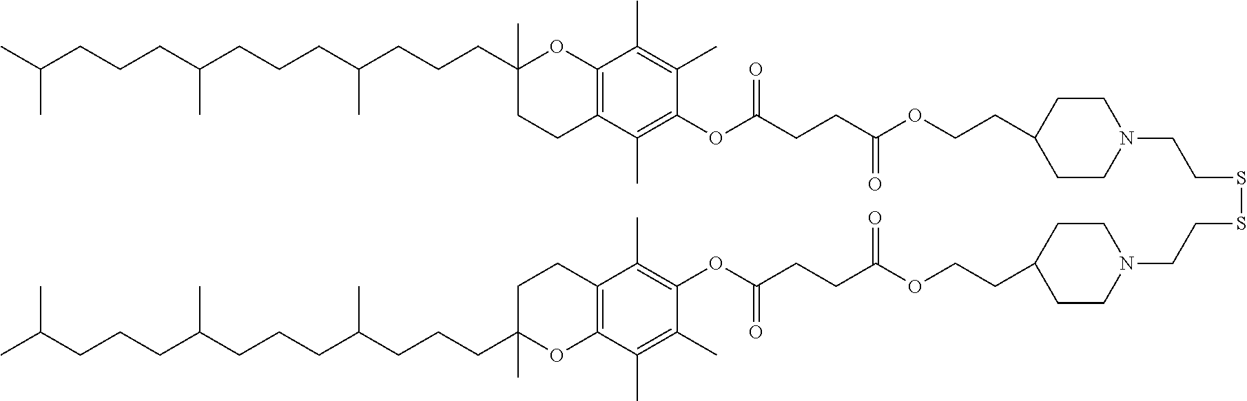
CC(CCCC(CCCC(CCCC1(C)OC2=C(CC1)C(C)=C(OC(CCC(OCCC1CCN(CCSSCCN3CCC(CCOC(CCC(OC4=C(C)C5=C(OC(CCCC(CCCC(CCCC(C)C)C)C)(C)CC5)C(C)=C4C)=O)=O)CC3)CC1)=O)=O)C(C)=C2C)C)C)C
